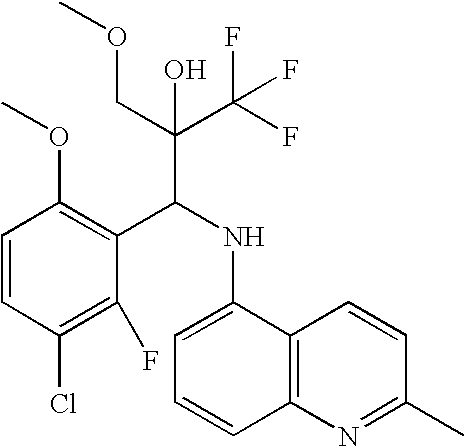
C1=CC(Cl)=C(F)C(C(NC2=CC=CC3=C2C=CC(C)=N3)C(C(F)(F)F)(COC)O)=C1OC
